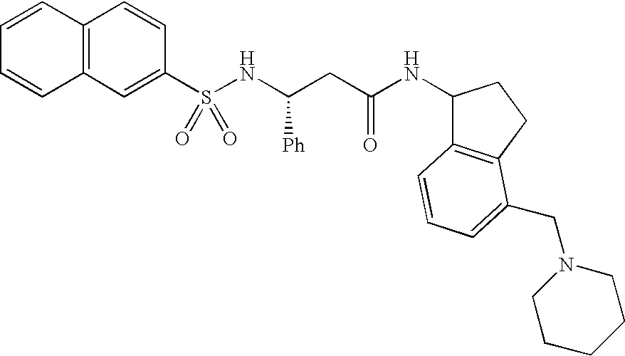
C1=CC2=C(C=C1)C=C(S(NC(CC(NC1C3=C(CC1)C(CN1CCCCC1)=CC=C3)=O)[Ph])(=O)=O)C=C2
